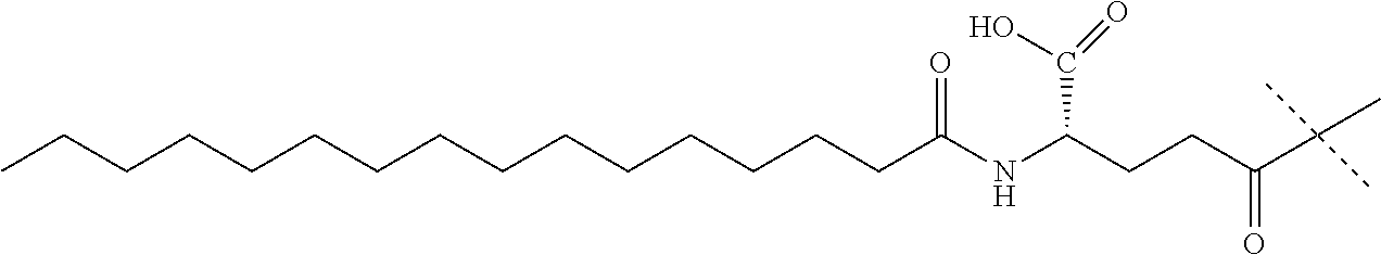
CCCCCCCCCCCCCCCC(NC(CCC(C(C)(C)C)=O)C(O)=O)=O
